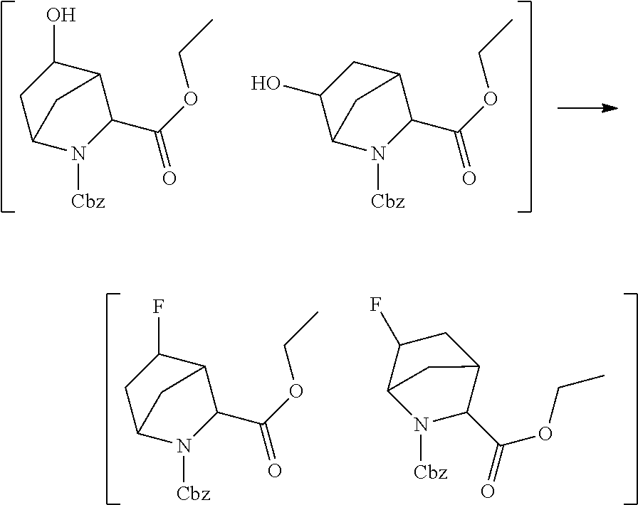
C1(C(OCC)=O)C2C(F)CC(N1[Cbz])C2.C1(C(=O)OCC)C2CC(F)C(N1[Cbz])C2.C1(C(OCC)=O)C2C(O)CC(N1[Cbz])C2.C1(C(OCC)=O)C2CC(O)C(N1[Cbz])C2
